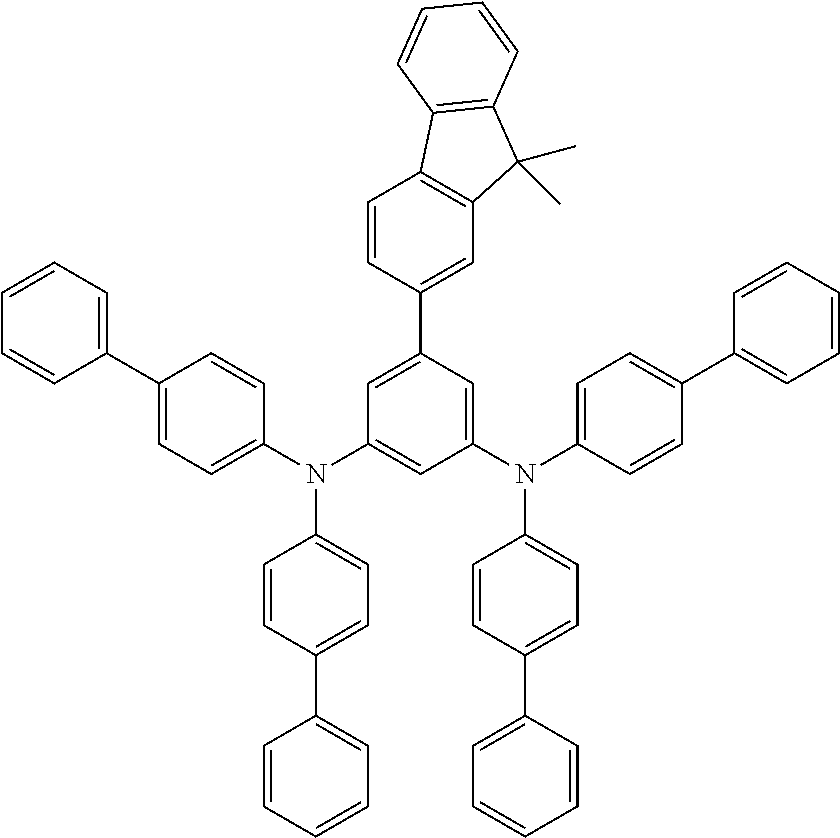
C1(C2=CC=CC=C2)=CC=C(N(C2=CC(N(C3=CC=C(C4=CC=CC=C4)C=C3)C3=CC=C(C4=CC=CC=C4)C=C3)=CC(C3=CC4=C(C=C3)C3=C(C4(C)C)C=CC=C3)=C2)C2=CC=C(C3=CC=CC=C3)C=C2)C=C1
